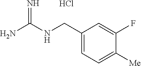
C1(CNC(N)=N)=CC=C([Me])C(F)=C1.Cl
